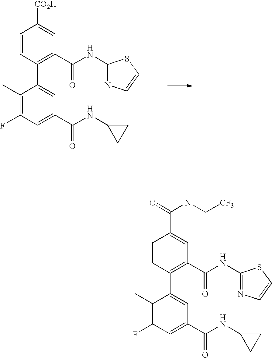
C1(C)=C(F)C=C(C(=O)NC2CC2)C=C1C1=C(C(NC2=NC=CS2)=O)C=C([CO2H])C=C1.C1(C)=C(F)C=C(C(=O)NC2CC2)C=C1C1=C(C(NC2=NC=CS2)=O)C=C(C(=O)NC[CF3])C=C1
